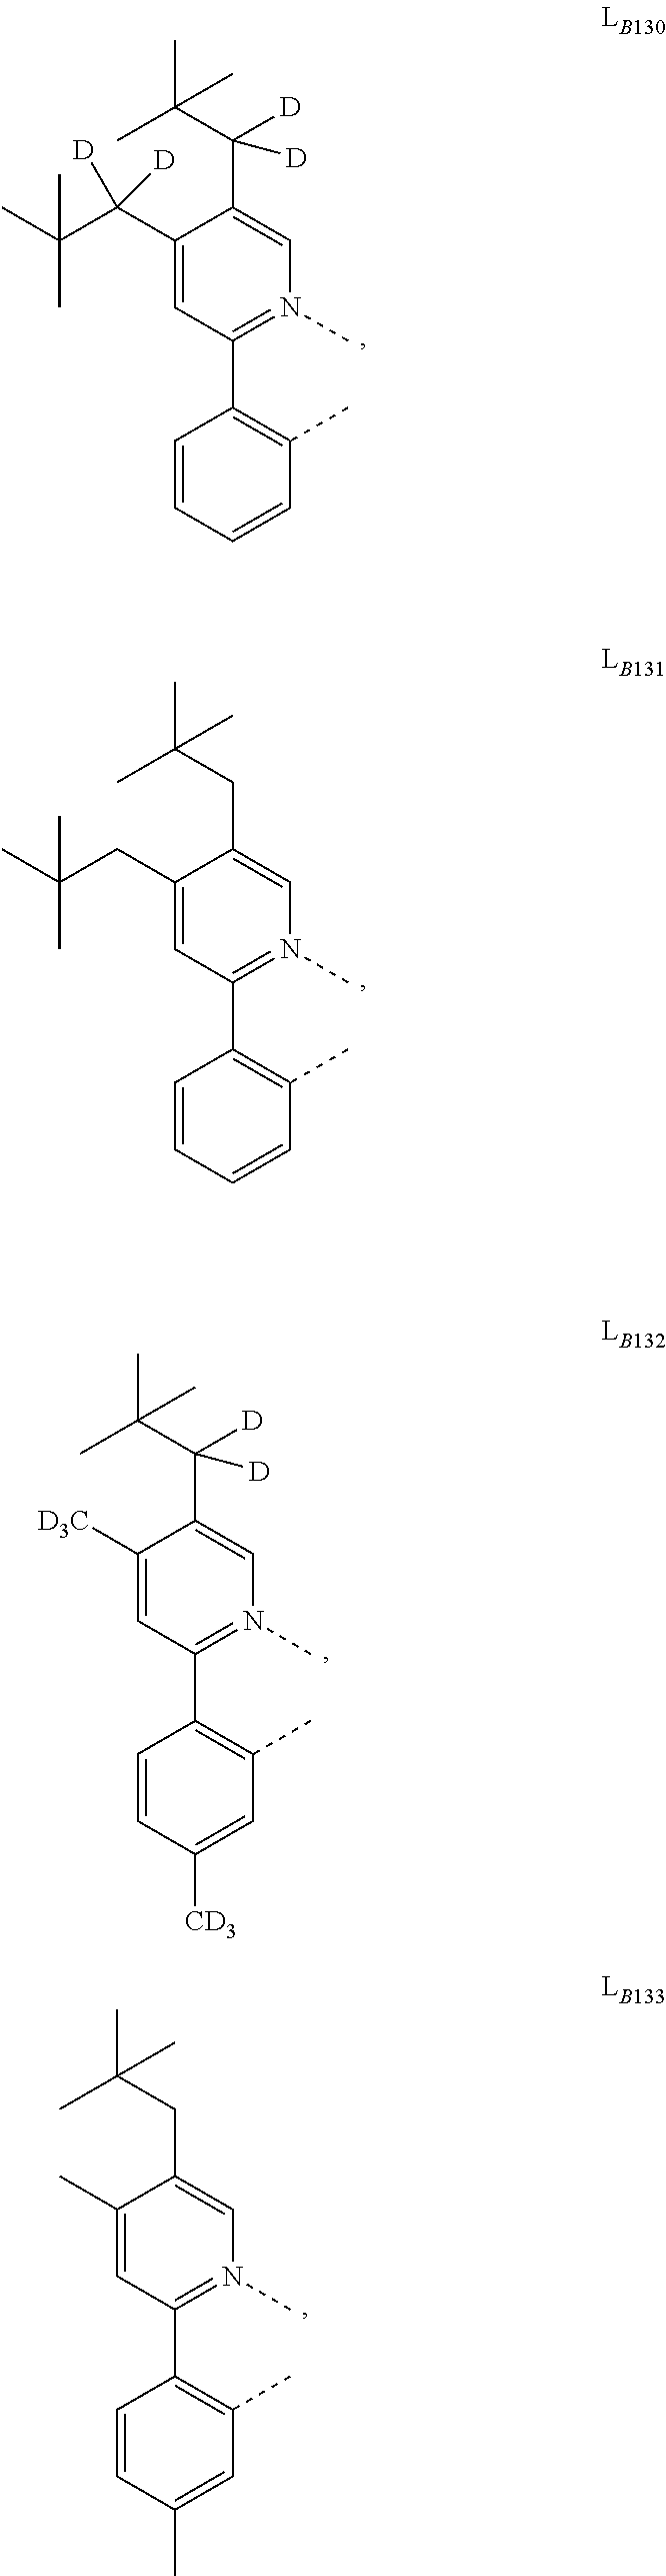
C1(CC(C)(C)C)=CC(C2=C(C)C=CC=C2)=N(C)C=C1CC(C)(C)C.C1(C(C(C)(C)C)([D])[D])=CC(C2=C(C)C=CC=C2)=N(C)C=C1C(C(C)(C)C)([D])[D].C1([D3C])=CC(C2=C(C)C=C([CD3])C=C2)=N(C)C=C1C(C(C)(C)C)([D])[D].C1(C)=CC(C2=C(C)C=C(C)C=C2)=N(C)C=C1CC(C)(C)C
